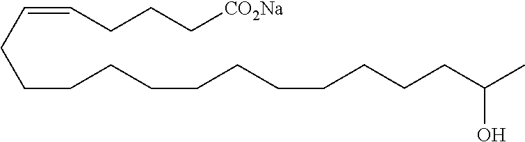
C(=CCCC[CO2Na])CCCCCCCCCCCCC(C)O
